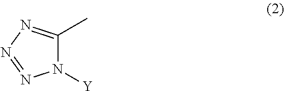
N1([Y])C(C)=NN=N1
